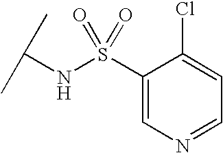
C(NS(=O)(C1=CN=CC=C1Cl)=O)(C)C
